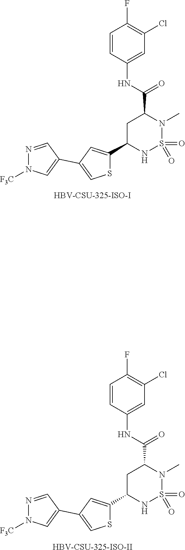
[HBV-CSU-325-ISO-I].C1=C(C2=CN([F3C])N=C2)C=C(C2NS(=O)(=O)N(C)C(C(=O)NC3=CC(Cl)=C(F)C=C3)C2)S1.[HBV-CSU-325-ISO-II].C1=C(C2=CN([F3C])N=C2)C=C(C2NS(=O)(=O)N(C)C(C(=O)NC3=CC(Cl)=C(F)C=C3)C2)S1
